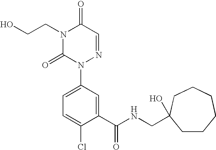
N1(CCO)C(=O)N(C2=CC=C(Cl)C(C(NCC3(O)CCCCCC3)=O)=C2)N=CC1=O
